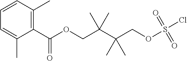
C(COS(Cl)(=O)=O)(C)(C)C(C)(C)COC(=O)C1=C(C)C=CC=C1C
